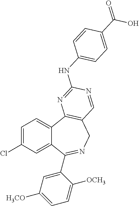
C1=C(Cl)C=C2C(=C1)C1=C(CN=C2C2=CC([H3CO])=CC=C2[OCH3])C=NC(NC2=CC=C(C(=O)O)C=C2)=N1
